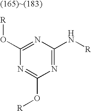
C1(O[R])=NC(N[R])=NC(O[R])=N1
